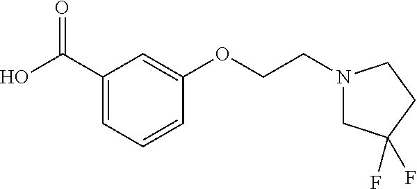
C1(C(O)=O)=CC=CC(OCCN2CC(F)(F)CC2)=C1
